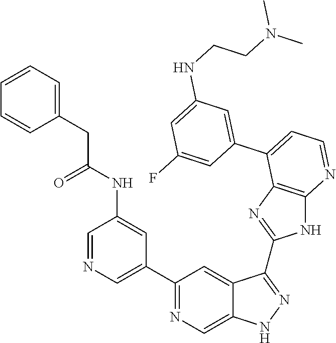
C1=NC=C(C2=NC=C3C(=C2)C(C2=NC4=C(N2)N=CC=C4C2=CC(NCCN(C)C)=CC(F)=C2)=NN3)C=C1NC(CC1=CC=CC=C1)=O
